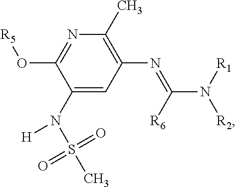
C1(N(S(C)(=O)=O)[H])=CC(N=C(N([R1])[R2])[R6])=C(C)N=C1O[R5]
